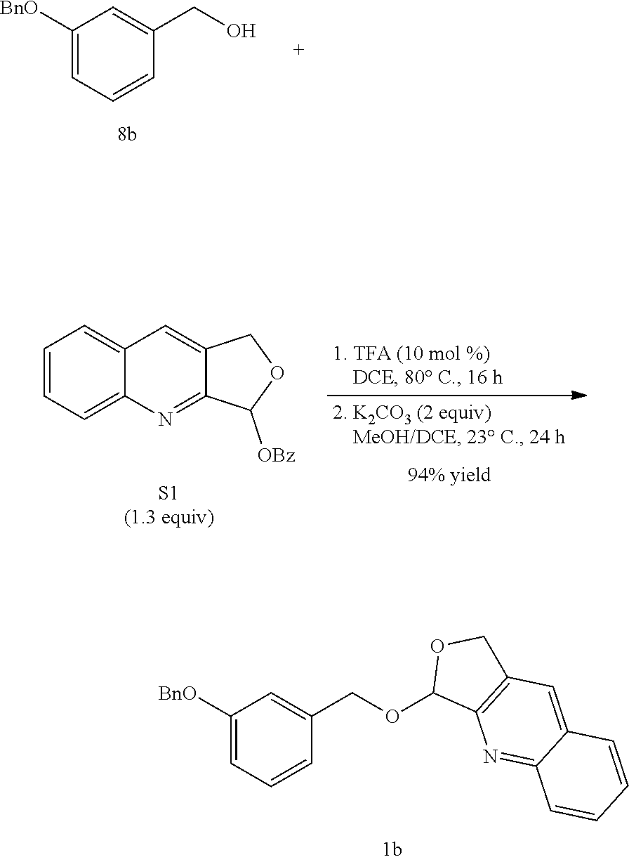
C1([BnO])=CC=CC(CO)=C1.C1([BnO])=CC=CC(COC2C3=C(CO2)C=C2C(=N3)C=CC=C2)=C1.C1=CC=C2C(=C1)C=C1C(=N2)C([OBz])OC1
